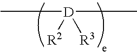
[R2][D]([R3])(C)C
